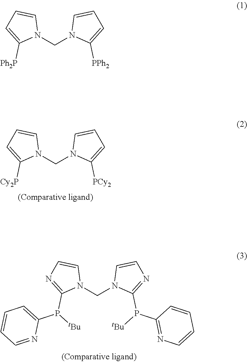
N1(CN2C([PCy2])=CC=C2)C=CC=C1[Cy2P].N1(CN2C(P(C3=NC=CC=C3)[tBu])=NC=C2)C=CN=C1P([tBu])C1=CC=CC=N1.N1(CN2C([PPh2])=CC=C2)C=CC=C1[Ph2P]
